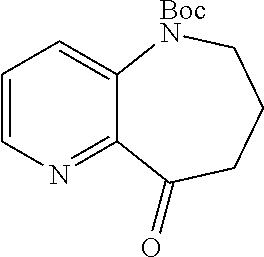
C12=CC=CN=C1C(=O)CCC[BocN]2
